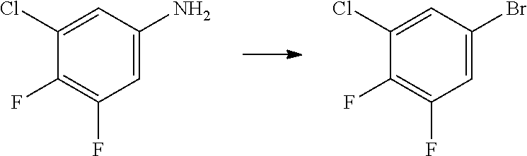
C1=C(N)C=C(Cl)C(F)=C1F.C1=C(Br)C=C(Cl)C(F)=C1F
